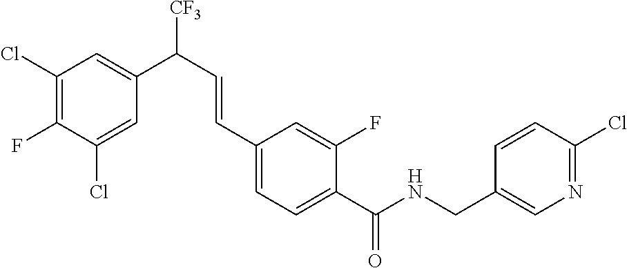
C1(Cl)=C(F)C(Cl)=CC(C([CF3])C=CC2=CC=C(C(NCC3=CN=C(Cl)C=C3)=O)C(F)=C2)=C1
